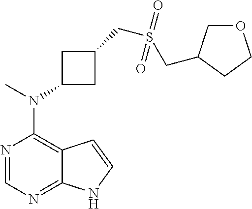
N1=CN=C2C(=C1N(C)C1CC(CS(CC3COCC3)(=O)=O)C1)C=CN2
